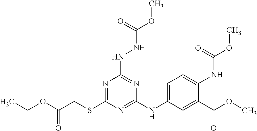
CCOC(CSC1=NC(NNC(OC)=O)=NC(NC2=CC=C(NC(OC)=O)C(C(OC)=O)=C2)=N1)=O
